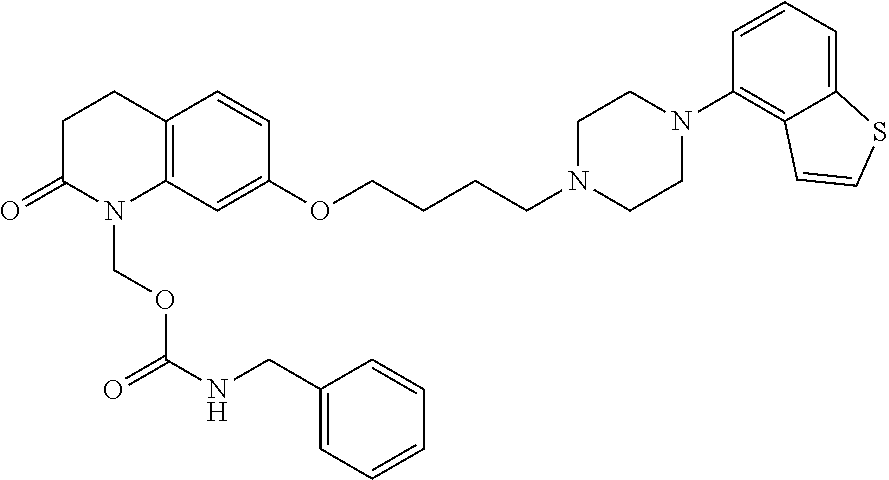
C12=C(CCC(=O)N1COC(NCC1=CC=CC=C1)=O)C=CC(OCCCCN1CCN(C3=C4C(=CC=C3)SC=C4)CC1)=C2
